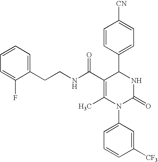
C1=CC(C2C(C(=O)NCCC3=CC=CC=C3F)=C(C)N(C3=CC=CC([CF3])=C3)C(=O)N2)=CC=C1[CN]
